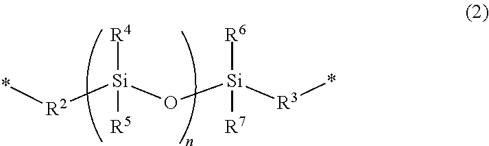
*[R2][Si](O[Si]([R3]*)([R6])[R7])([R4])[R5]
